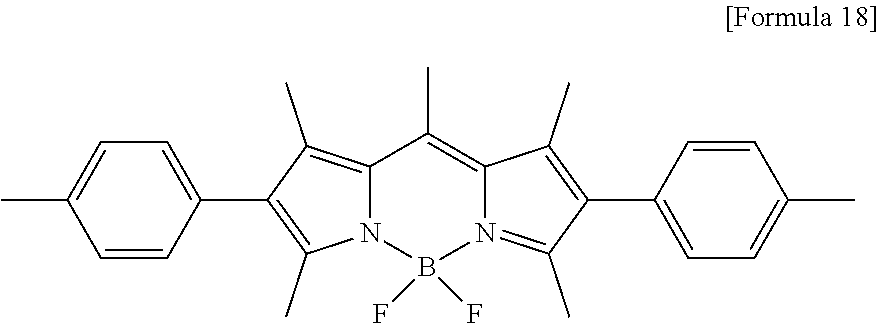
B1(F)(F)N2C(=C(C)C(C3=CC=C(C)C=C3)=C2C)C(C)=C2C(C)=C(C3=CC=C(C)C=C3)C(C)=N12
